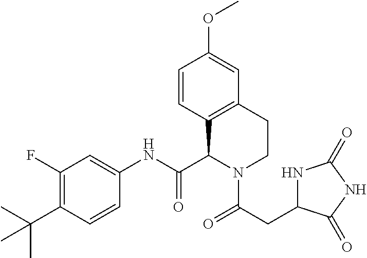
C1(F)=C(C(C)(C)C)C=CC(NC(C2N(C(=O)CC3NC(=O)NC3=O)CCC3=C2C=CC(OC)=C3)=O)=C1
